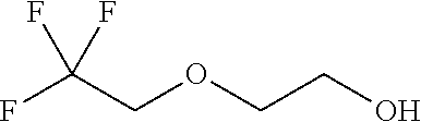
FC(COCCO)(F)F
